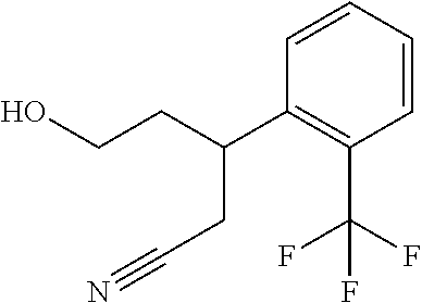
C1(C(CC#N)CCO)=C(C(F)(F)F)C=CC=C1
